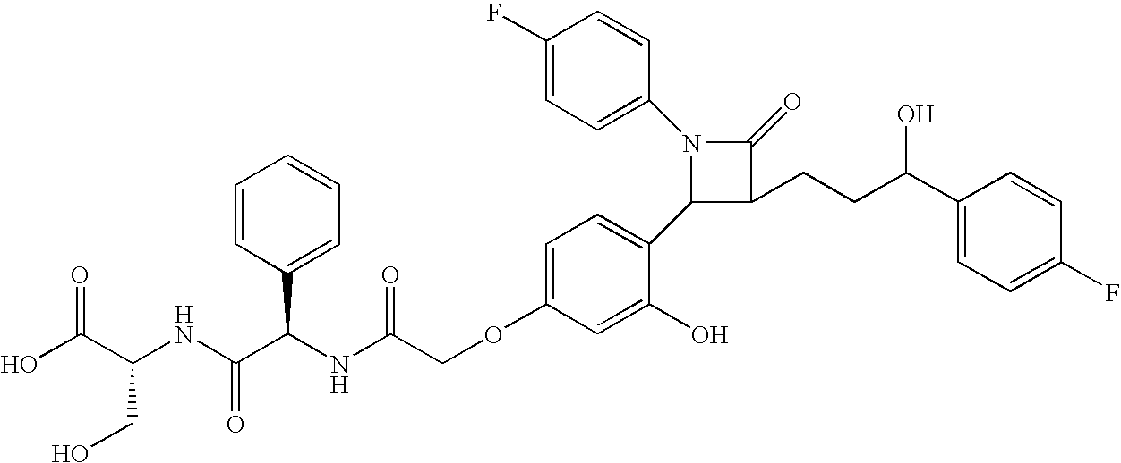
N1(C2=CC=C(F)C=C2)C(C2=CC=C(OCC(NC(C(NC(C(O)=O)CO)=O)C3=CC=CC=C3)=O)C=C2O)C(CCC(C2=CC=C(F)C=C2)O)C1=O
